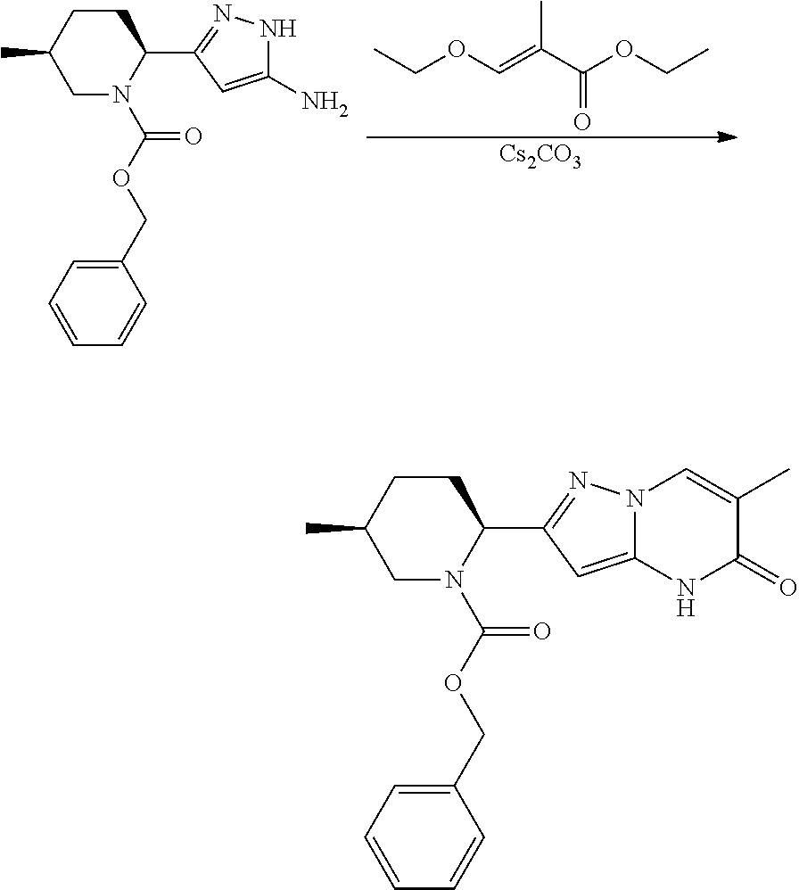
O(C=C(C(OCC)=O)C)CC.[Cs2CO3].C1CC(C)CN(C(OCC2=CC=CC=C2)=O)C1C1=NNC(N)=C1.C1CC(C)CN(C(OCC2=CC=CC=C2)=O)C1C1=NN2C(=C1)NC(=O)C(C)=C2
